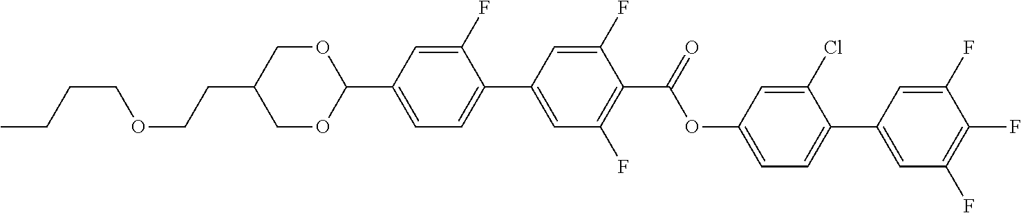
C(CC1COC(C2=CC=C(C3=CC(F)=C(C(=O)OC4=CC=C(C5=CC(F)=C(F)C(F)=C5)C(Cl)=C4)C(F)=C3)C(F)=C2)OC1)OCCCC
